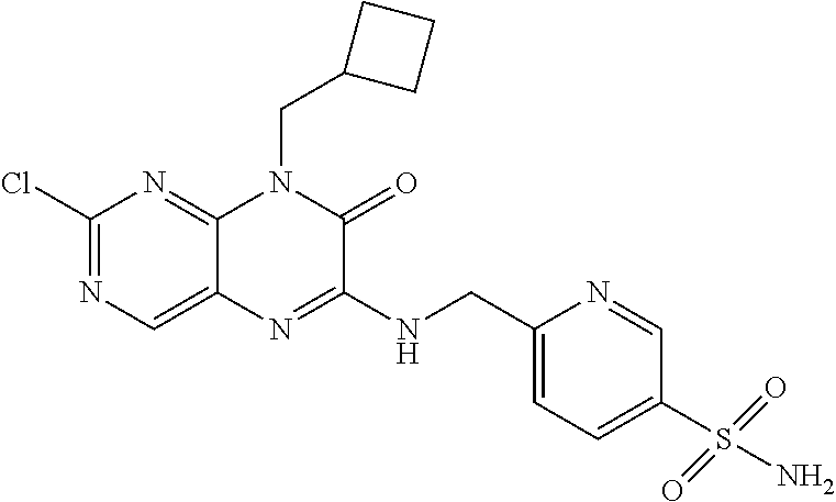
C1(Cl)=NC=C2C(=N1)N(CC1CCC1)C(=O)C(NCC1=CC=C(S(N)(=O)=O)C=N1)=N2
